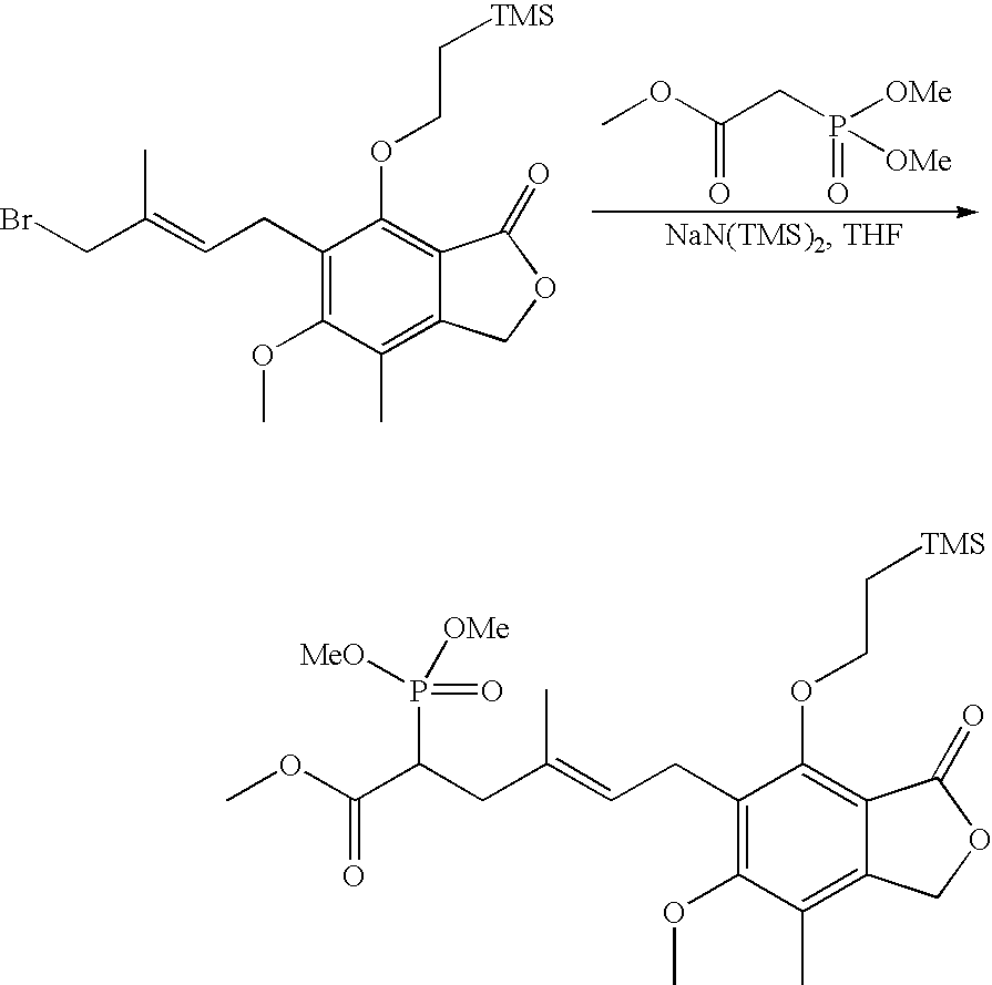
COC(CP(=O)([OMe])[OMe])=O.C1(CC=C(CBr)C)=C(OC)C(C)=C2C(=C1OCC[TMS])C(=O)OC2.C1(CC=C(CC(C(OC)=O)P([MeO])([OMe])=O)C)=C(OC)C(C)=C2C(=C1OCC[TMS])C(=O)OC2
